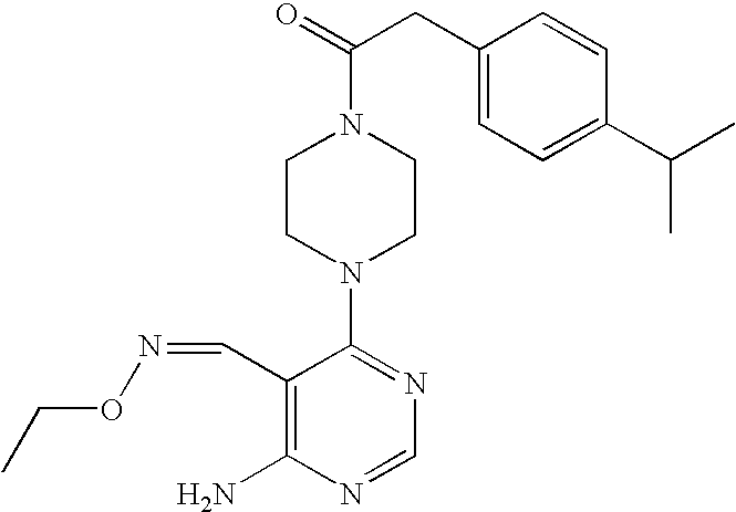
C1CN(C2=NC=NC(N)=C2C=NOCC)CCN1C(=O)CC1=CC=C(C(C)C)C=C1
